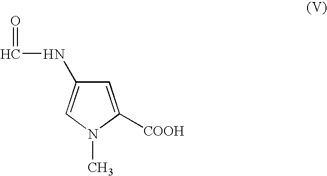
C(NC1=CN(C)C([COOH])=C1)=O
